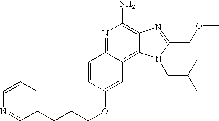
N1=C2C(=C3C(=C1N)N=C(COC)N3CC(C)C)C=C(OCCCC1=CC=CN=C1)C=C2
